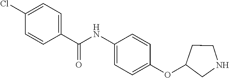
C1(C(NC2=CC=C(OC3CNCC3)C=C2)=O)=CC=C(Cl)C=C1
